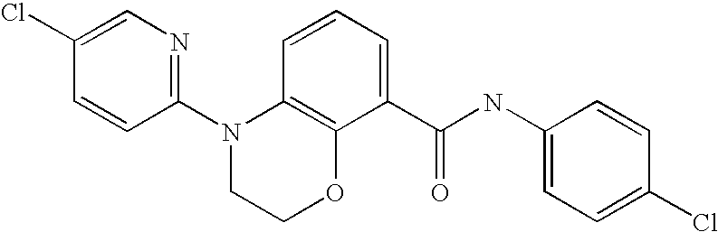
C1(N2CCOC3=C2C=CC=C3C(NC2=CC=C(Cl)C=C2)=O)=NC=C(Cl)C=C1
